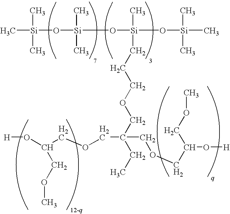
C[Si](O[Si](O[Si](O[Si](C)(C)C)(C)CCCOCC(CC)(COCC(O[H])COC)COCC(O[H])COC)(C)C)(C)C
